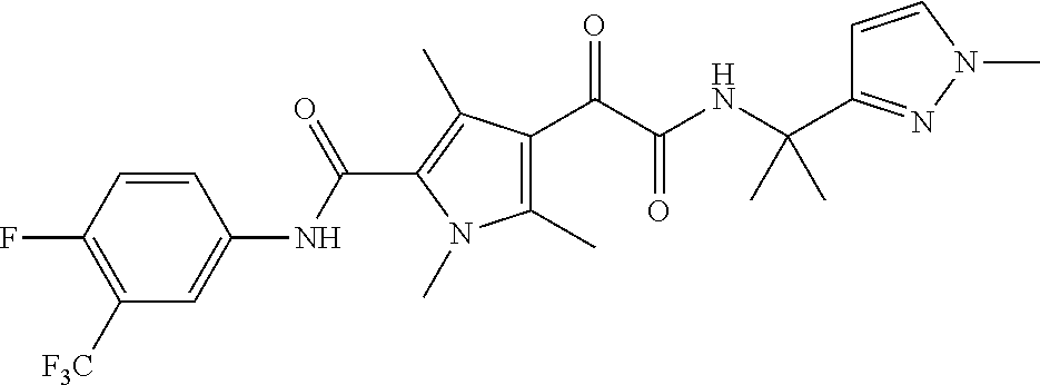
C1(C)=C(C(=O)C(=O)NC(C2=NN(C)C=C2)(C)C)C(C)=C(C(NC2=CC([F3C])=C(F)C=C2)=O)N1C
